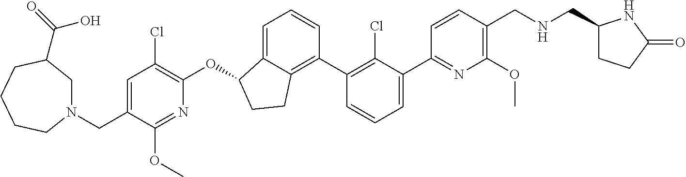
N1=C(C2=CC=CC(C3=C4C(=CC=C3)C(OC3=C(Cl)C=C(CN5CC(C(O)=O)CCCC5)C(OC)=N3)CC4)=C2Cl)C=CC(CNCC2CCC(=O)N2)=C1OC
